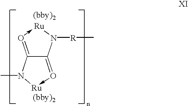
C12=O->[Ru]N([R]C)C1=O->[Ru]N2C
